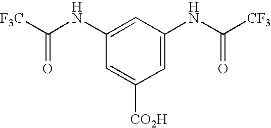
C1=C(NC([CF3])=O)C=C(NC([F3C])=O)C=C1[CO2H]
